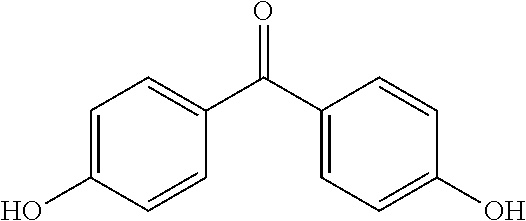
C1=C(O)C=CC(C(C2=CC=C(O)C=C2)=O)=C1
